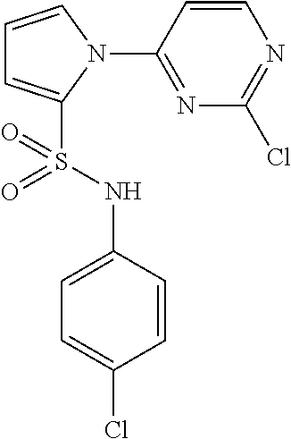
C1=CN(C2=NC(Cl)=NC=C2)C(S(NC2=CC=C(Cl)C=C2)(=O)=O)=C1
